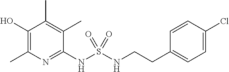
C1(NS(NCCC2=CC=C(Cl)C=C2)(=O)=O)=NC(C)=C(O)C(C)=C1C
